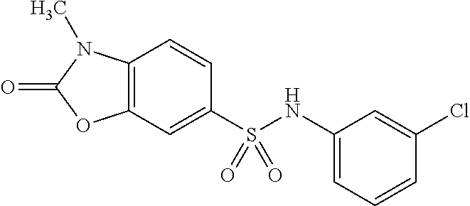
C12=C(N(C)C(=O)O1)C=CC(S(NC1=CC=CC(Cl)=C1)(=O)=O)=C2
